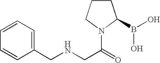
C(NCC(=O)N1C(B(O)O)CCC1)C1=CC=CC=C1
